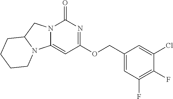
C1(F)=C(F)C=C(COC2=NC(=O)N3C(=C2)N2C(C3)CCCC2)C=C1Cl
